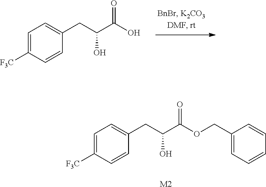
C1=C([F3C])C=CC(CC(C(O)=O)O)=C1.C1=C([F3C])C=CC(CC(C(OCC2=CC=CC=C2)=O)O)=C1.[M2]
